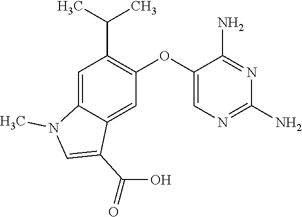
C1=C2C(=CC(OC3=CN=C(N)N=C3N)=C1C(C)C)C(C(O)=O)=CN2C
